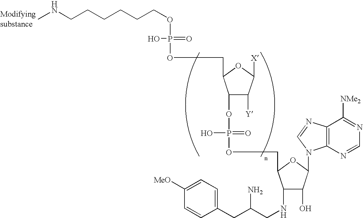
CNCCCCCCOP(=O)(OCC1C(OP(=O)(O)OCC2C(NCC(CC3=CC=C([MeO])C=C3)N)C(O)C(N3C4=C(N=C3)C([NMe2])=NC=N4)O2)C([Y])C([X])O1)O
